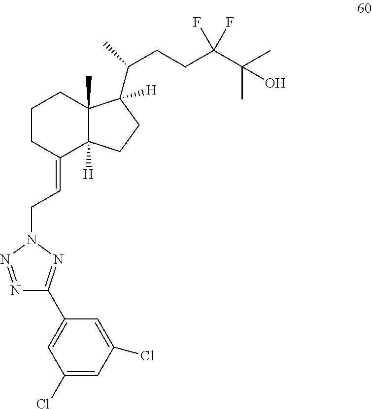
C1CC(=CCN2N=C(C3=CC(Cl)=CC(Cl)=C3)N=N2)C2([H])C(C)(C1)C(C(C)CCC(C(C)(C)O)(F)F)([H])CC2
